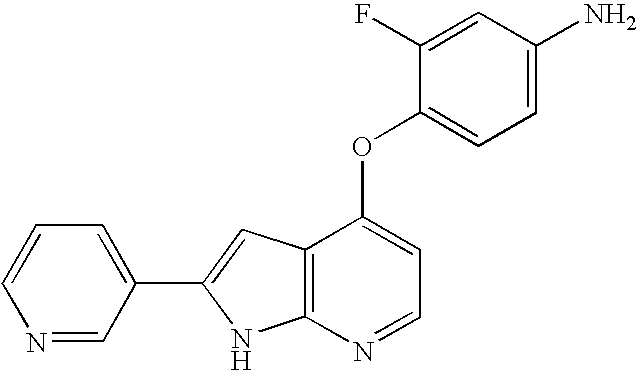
C1(C2=CC=CN=C2)=CC2=C(N1)N=CC=C2OC1=CC=C(N)C=C1F
